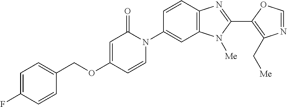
C(OC1=CC(=O)N(C2=CC3=C(C=C2)N=C(C2=C(C[Me])N=CO2)N3[Me])C=C1)C1=CC=C(F)C=C1
